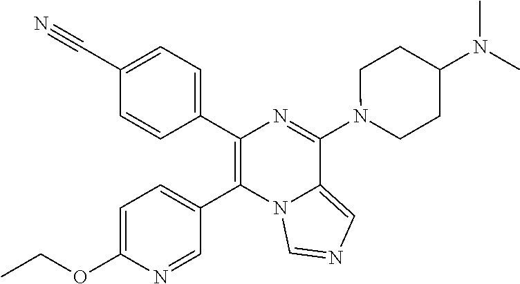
C1(C2=CC=C(C#N)C=C2)=C(C2=CC=C(OCC)N=C2)N2C(=CN=C2)C(N2CCC(N(C)C)CC2)=N1
